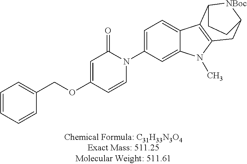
C1(COC2=CC(=O)N(C3=CC=C4C(=C3)N(C)C3=C4C4[NBoc]C(C3)CC4)C=C2)=CC=CC=C1
